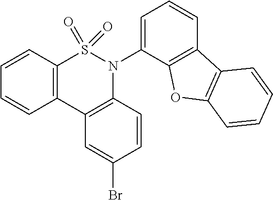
C12=C(C=CC=C1)S(=O)(=O)N(C1=CC=CC3=C1OC1=C3C=CC=C1)C1=C2C=C(Br)C=C1
